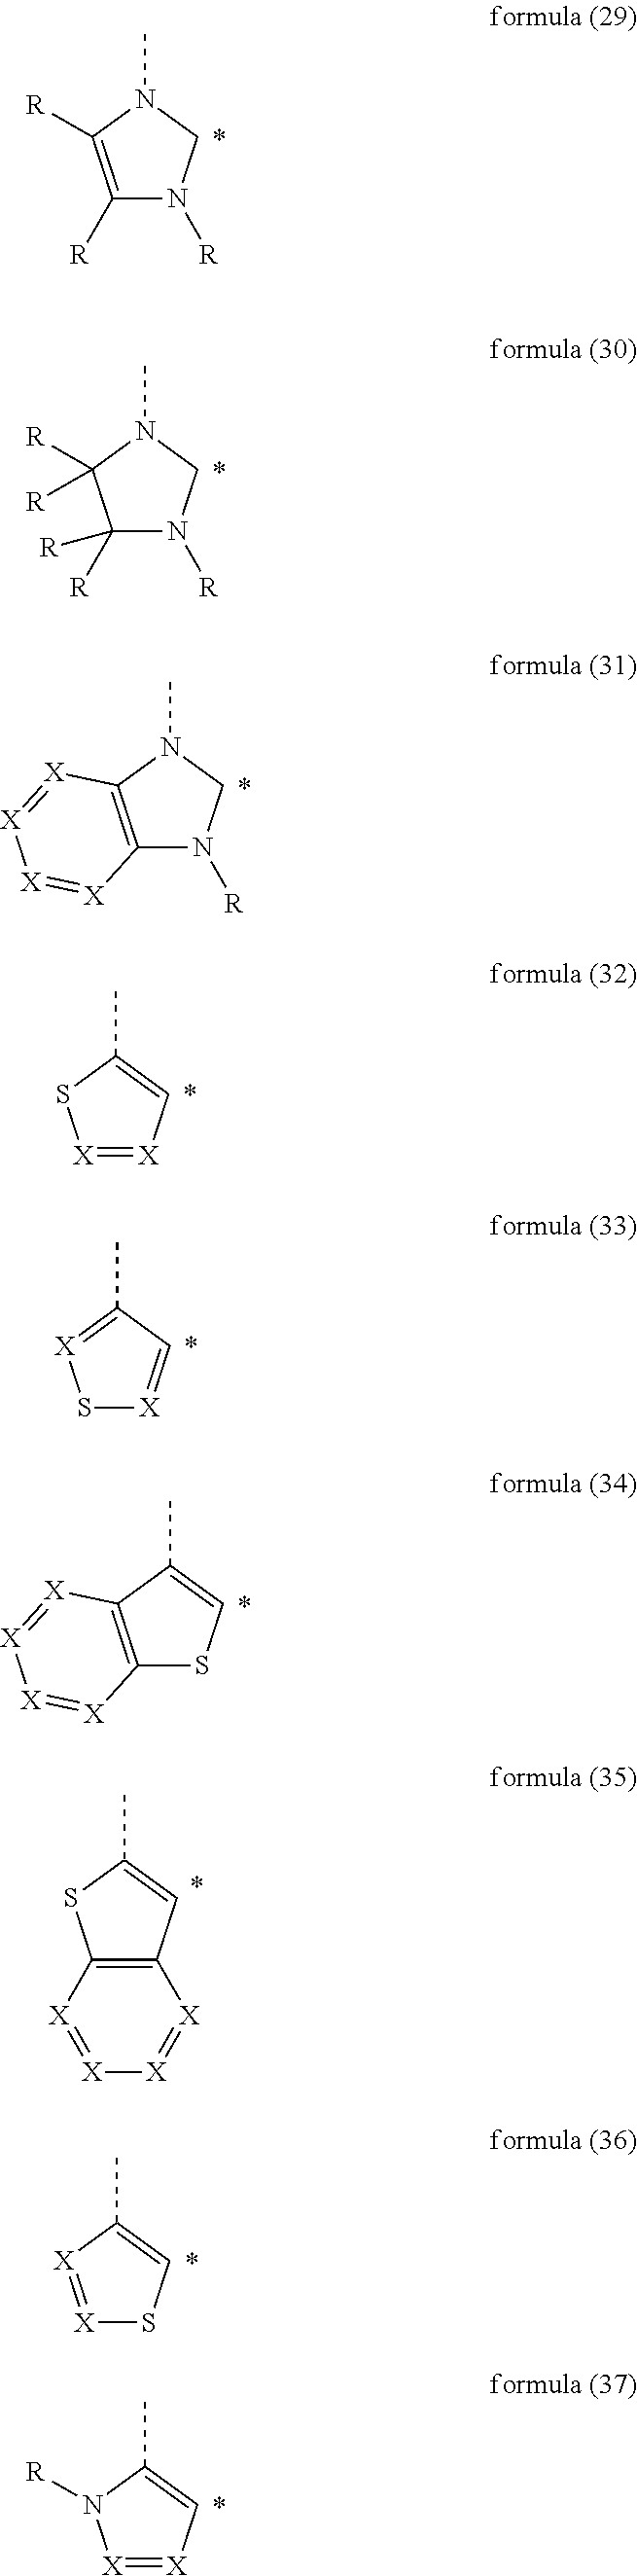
C1([R])=C([R])N(C)CN1[R].C1([R])([R])N([R])CN(C)C1([R])[R].C12=C(N(C)CN1[R])[X]=[X][X]=[X]2.C12=C(C(C)=CS1)[X]=[X][X]=[X]2.[X]1=[X]C=C(C)S1.S1[X]=CC(C)=[X]1.CC1=CC2=C(S1)[X]=[X][X]=[X]2.[X]1=[X]C(C)=CS1.[X]1=[X]C=C(C)N1[R]
